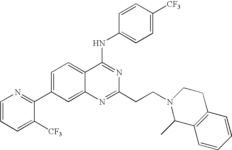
C1=CC=C([CF3])C(C2=CC=C3C(=C2)N=C(CCN2C(C)C4=C(CC2)C=CC=C4)N=C3NC2=CC=C([CF3])C=C2)=N1
